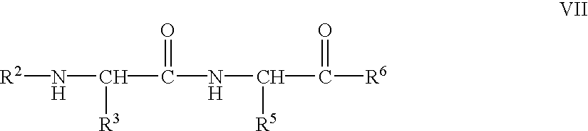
[R2]NC([R3])C(=O)NC([R5])C(=O)[R6]
